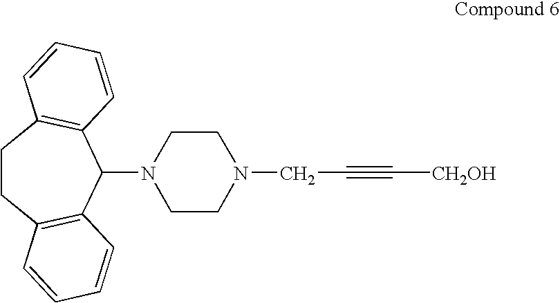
C1CC2=C(C(N3CCN(CC#C[CH2OH])CC3)C3=C1C=CC=C3)C=CC=C2
